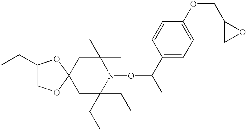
C1C(CC)(CC)N(OC(C)C2=CC=C(OCC3CO3)C=C2)C(C)(C)CC12OCC(CC)O2
